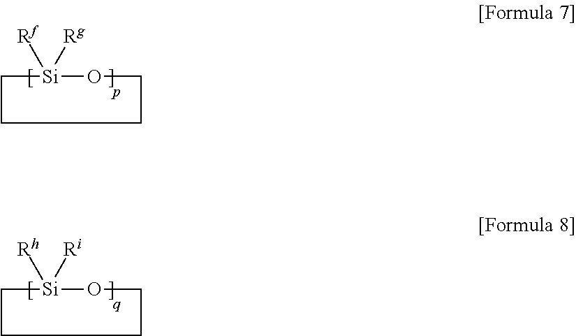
[Si]1([Rf])([Rg])CCCCO1.[Si]1([Rh])([Ri])CCCCO1
